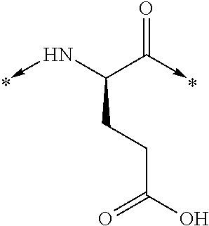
C(CCC(O)=O)(C(=O)->C)N->C
